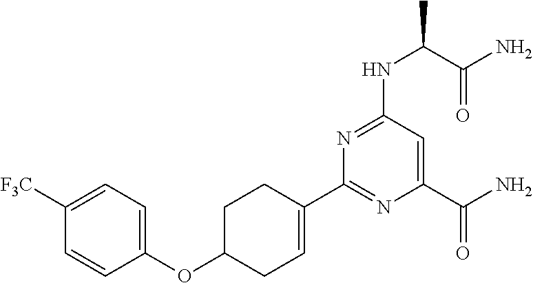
C1(C2=NC(C(N)=O)=CC(NC(C(=O)N)C)=N2)=CCC(OC2=CC=C([F3C])C=C2)CC1
